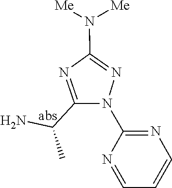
C1(N2N=C(N([Me])[Me])N=C2C(C)N)=NC=CC=N1
